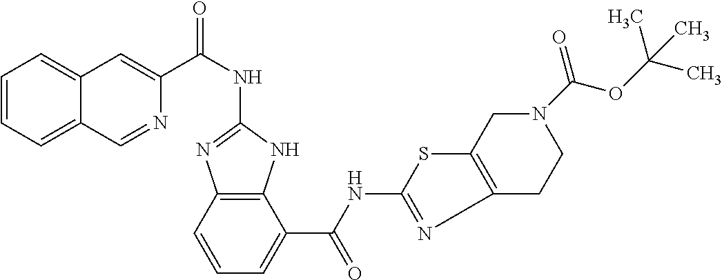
C1(NC(C2=CC3=CC=CC=C3C=N2)=O)=NC2=C(N1)C(C(NC1=NC3=C(S1)CN(C(OC(C)(C)C)=O)CC3)=O)=CC=C2
